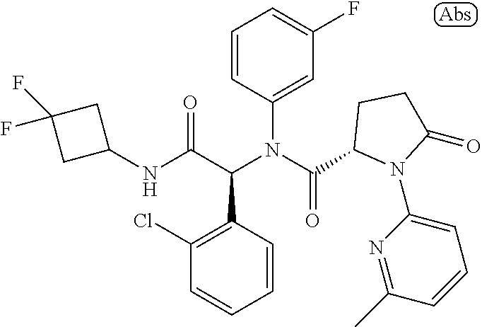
C1(NC(C(N(C(=O)C2N(C3=CC=CC(C)=N3)C(=O)CC2)C2=CC(F)=CC=C2)C2=C(Cl)C=CC=C2)=O)CC(F)(F)C1
